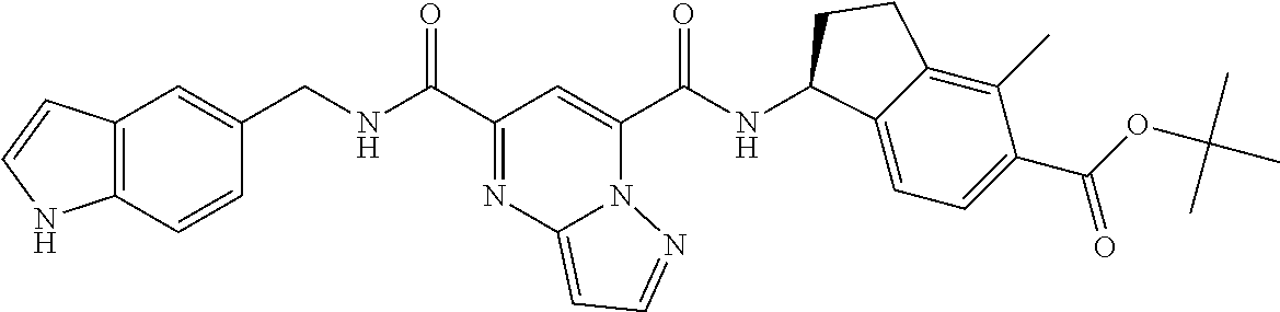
C12=C(C=CC(CNC(C3=NC4=CC=NN4C(C(NC4C5=CC=C(C(=O)OC(C)(C)C)C(C)=C5CC4)=O)=C3)=O)=C1)NC=C2
